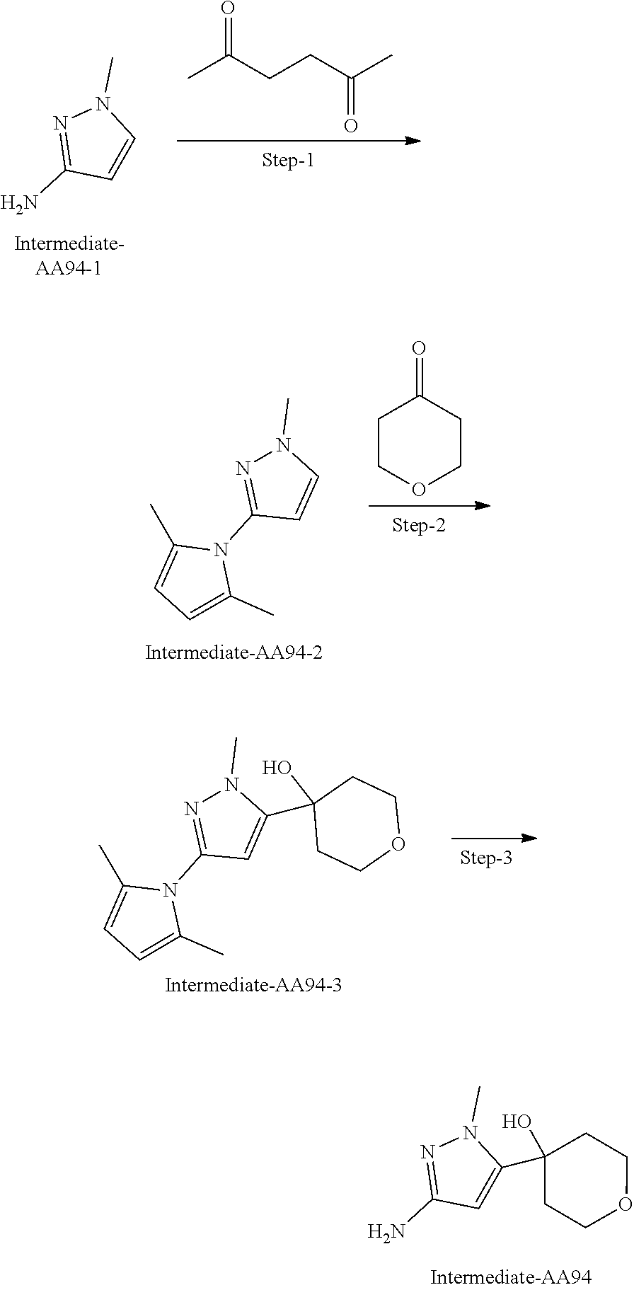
N1=C(N)C=CN1C.CC(CCC(C)=O)=O.N1=C(N2C(C)=CC=C2C)C=CN1C.C1COCCC1=O.N1=C(N2C(C)=CC=C2C)C=C(C2(O)CCOCC2)N1C.N1=C(N)C=C(C2(O)CCOCC2)N1C
